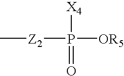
[X4]P(=O)([Z2]C)[OR5]
